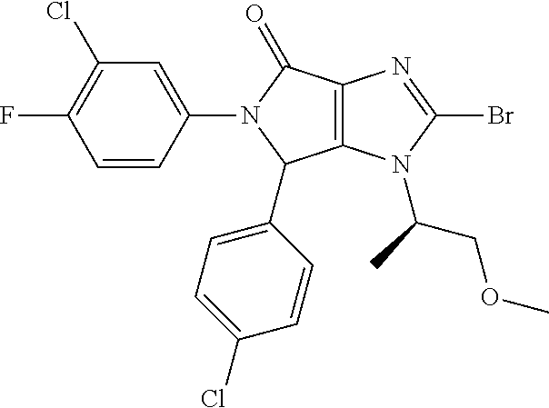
C12=C(C(=O)N(C3=CC(Cl)=C(F)C=C3)C1C1=CC=C(Cl)C=C1)N=C(Br)N2C(COC)C
